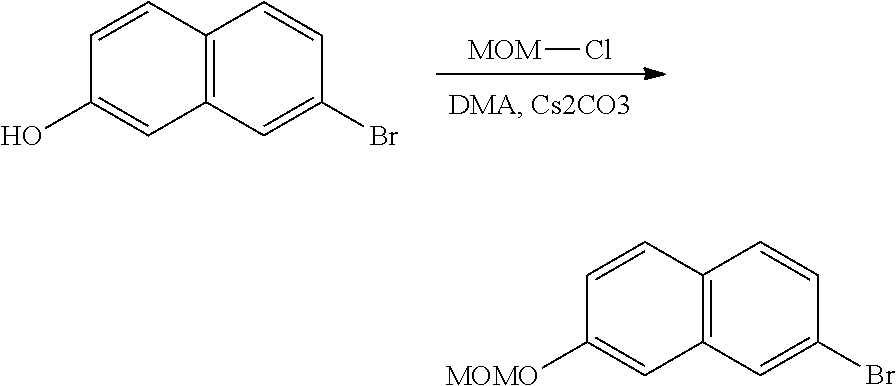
[MOM]Cl.C12=C(C=C(Br)C=C1)C=C(O)C=C2.C12=C(C=C(Br)C=C1)C=C([MOMO])C=C2
